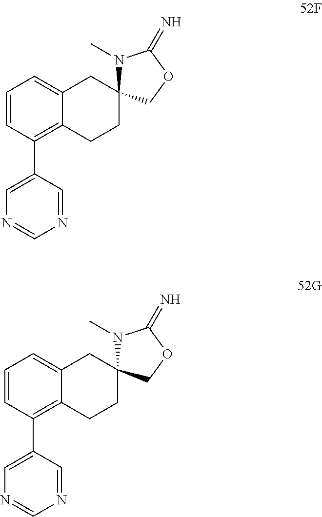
C1=CC(C2=CN=CN=C2)=C2C(=C1)CC1(CC2)N(C)C(=N)OC1.C1=CC(C2=CN=CN=C2)=C2C(=C1)CC1(CC2)N(C)C(=N)OC1
